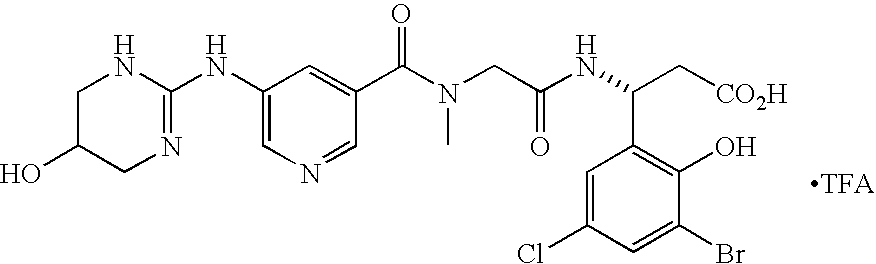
C1(NC2=NCC(O)CN2)=CN=CC(C(=O)N(CC(NC(C2=C(O)C(Br)=CC(Cl)=C2)C[CO2H])=O)C)=C1
